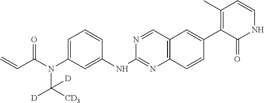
C1=C(N(C(C=C)=O)C([D])([CD3])[D])C=C(NC2=NC3=C(C=N2)C=C(C2=C(C)C=CNC2=O)C=C3)C=C1
